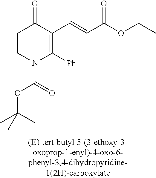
C1CN(C(OC(C)(C)C)=O)C([Ph])=C(C=CC(OCC)=O)C1=O
